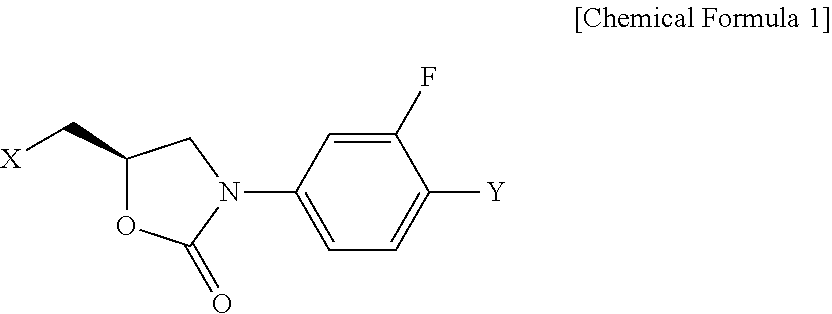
C1(F)=CC(N2C(=O)OC(C[X])C2)=CC=C1[Y]
